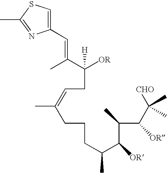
C(CC=C(CCCC(C(C(C(C([CHO])(C)C)[OR])C)[OR])C)C)([OR])(C(=CC1=CSC(C)=N1)C)[H]
